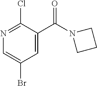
N1=C(Cl)C(C(=O)N2CCC2)=CC(Br)=C1
